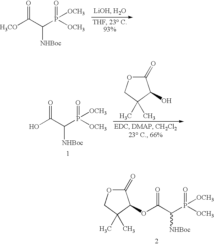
C1(=O)OCC(C)(C)C1OC(C(P([OCH3])(=O)[OCH3])[NHBoc])=O.[H3CO]C(C(P([OCH3])([OCH3])=O)[NHBoc])=O.OC(C(P([OCH3])([OCH3])=O)[NHBoc])=O.C1(=O)OCC(C)(C)C1O
